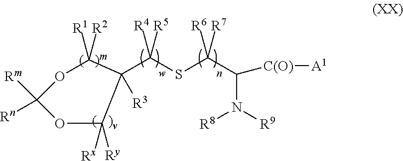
O1C([R1])([R2])C(C([R4])([R5])SC(C(N([R9])[R8])[C(O)][A1])([R6])[R7])([R3])C([Rx])([Ry])OC1([Rm])[Rn]
